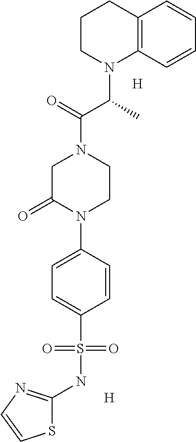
C12=C(C=CC=C1)N(C(C)C(=O)N1CCN(C3=CC=C(S(NC4=NC=CS4)(=O)=O)C=C3)C(=O)C1)CCC2.[H].[H]
